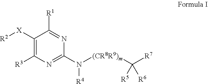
[R2][X]C1=C([R3])N=C(N([(CR8R9)m]C([R7])([R6])[R5])[R4])N=C1[R1]
